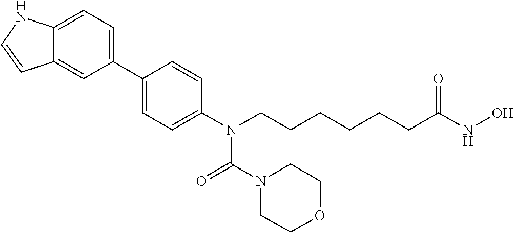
C12=CC=C(C3=CC=C(N(CCCCCCC(NO)=O)C(N4CCOCC4)=O)C=C3)C=C1C=CN2
